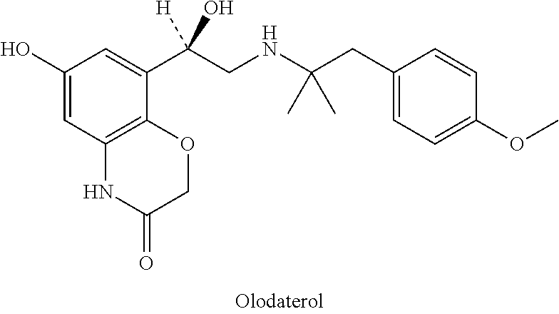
C1(O)=CC2=C(C(C(CNC(CC3=CC=C(OC)C=C3)(C)C)([H])O)=C1)OCC(=O)N2
